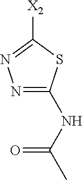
N1=C(NC(C)=O)SC([X2])=N1
